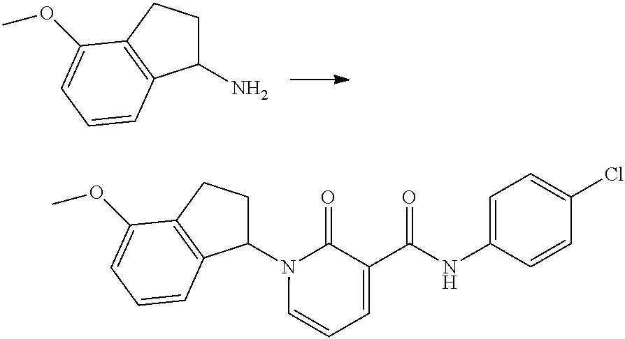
C1(N)CCC2=C1C=CC=C2OC.C1(N2C=CC=C(C(NC3=CC=C(Cl)C=C3)=O)C2=O)CCC2=C1C=CC=C2OC
